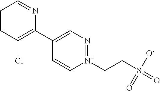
C1=CC(Cl)=C(C2=CN=[N+](CCS(=O)([O-])=O)C=C2)N=C1
